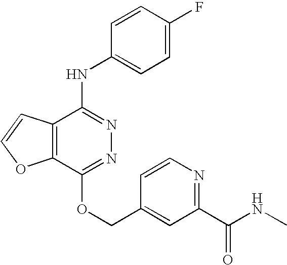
C12=C(C(NC3=CC=C(F)C=C3)=NN=C1OCC1=CC(C(NC)=O)=NC=C1)C=CO2
